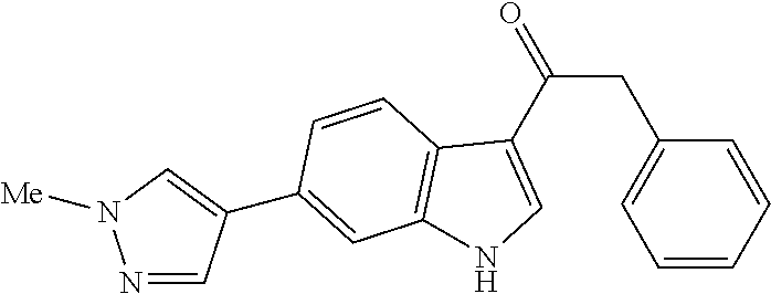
C1=CC=CC(CC(=O)C2=CNC3=C2C=CC(C2=CN([Me])N=C2)=C3)=C1
